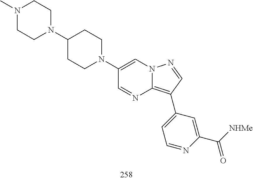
C1(C2=C3N=CC(N4CCC(N5CCN(C)CC5)CC4)=CN3N=C2)=CC=NC(C(=O)[NHMe])=C1
